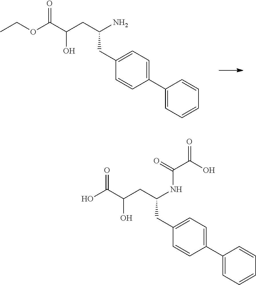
CCOC(C(CC(N)CC1=CC=C(C2=CC=CC=C2)C=C1)O)=O.OC(C(CC(NC(C(=O)O)=O)CC1=CC=C(C2=CC=CC=C2)C=C1)O)=O
